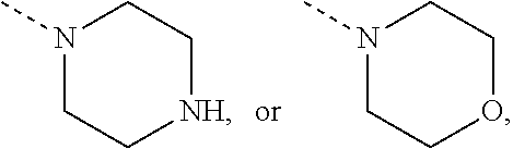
N1(C)CC[NH]CC1.N1(C)CCOCC1
